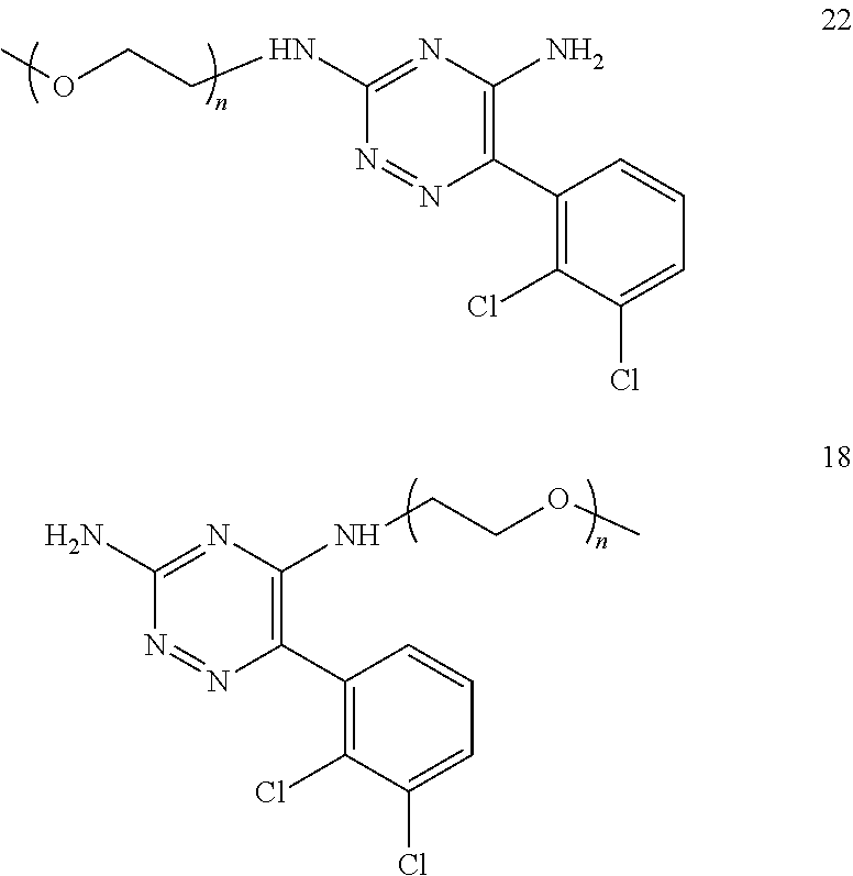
C1(C2=C(Cl)C(Cl)=CC=C2)=C(N)N=C(NCCOC)N=N1.C1(C2=C(Cl)C(Cl)=CC=C2)=C(NCCOC)N=C(N)N=N1
